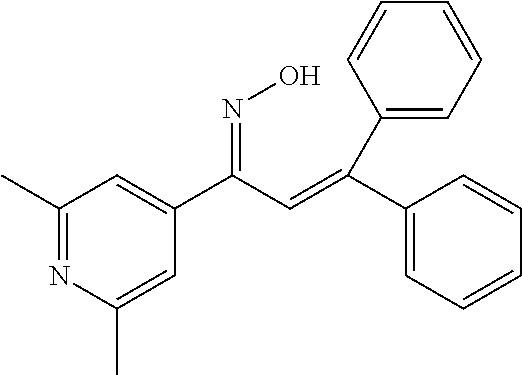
C1(C)=NC(C)=CC(C(C=C(C2=CC=CC=C2)C2=CC=CC=C2)=NO)=C1
